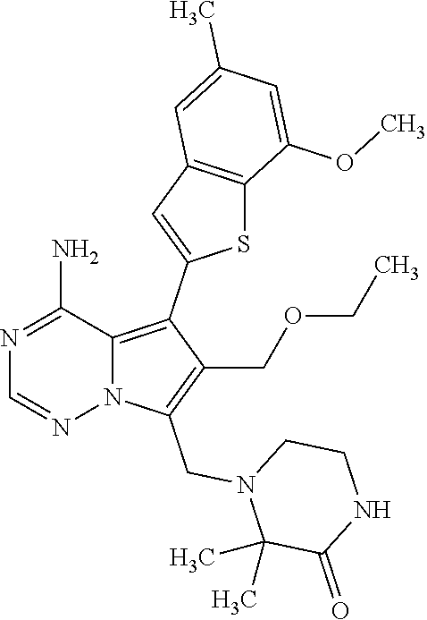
N1=C(N)C2=C(C3=CC4=C(S3)C(OC)=CC(C)=C4)C(COCC)=C(CN3C(C)(C)C(=O)NCC3)N2N=C1
